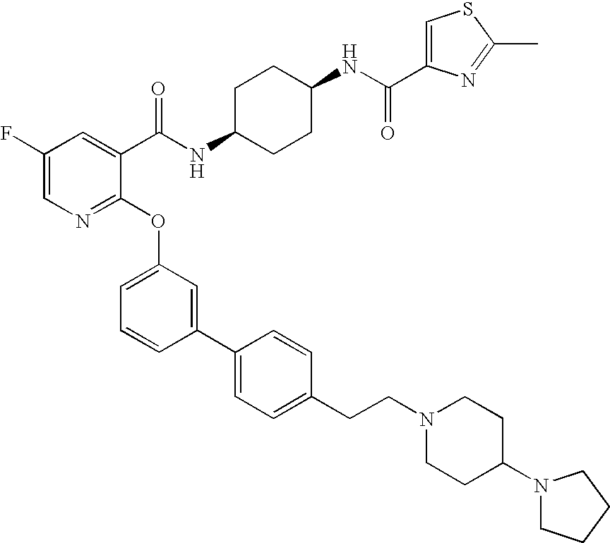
C1(C(NC2CCC(NC(C3=CC(F)=CN=C3OC3=CC=CC(C4=CC=C(CCN5CCC(N6CCCC6)CC5)C=C4)=C3)=O)CC2)=O)=CSC(C)=N1
